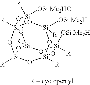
[R][Si]1([OSi Me2H])O[Si]2([R])O[Si]([OSi Me2H])([R])O[Si]3([R])O[Si]([R])([OSi Me2H])O[Si]([R])(O[Si]([R])(O3)O2)O1.O
